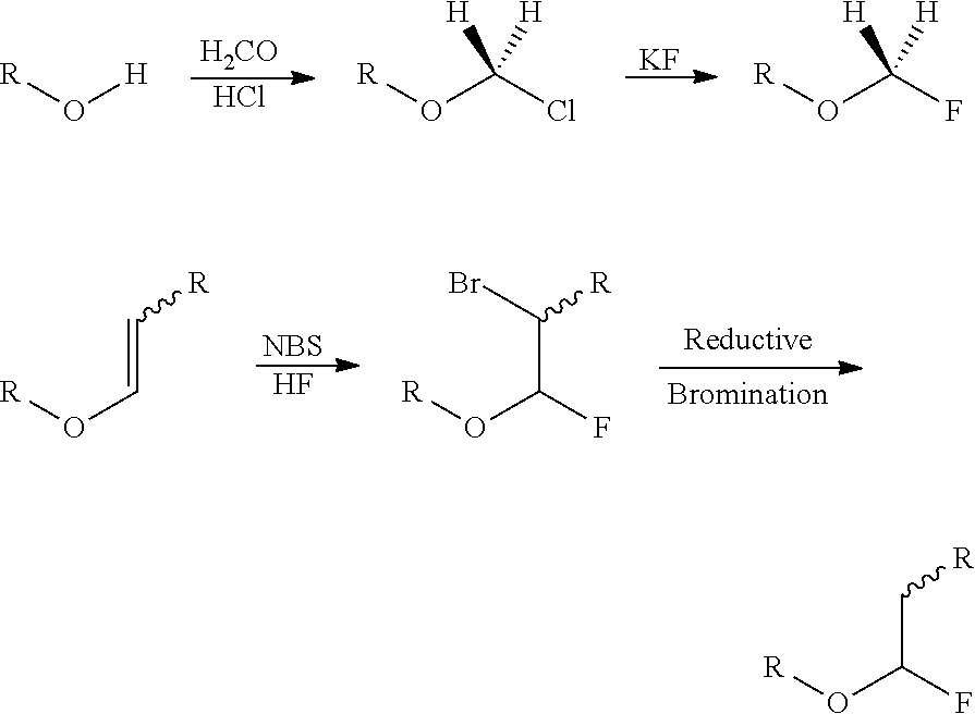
[H2CO].Cl.[R]O[H].[R]OC(Cl)([H])[H].[KF].[R]OC(F)([H])[H].[NBS].F.[R]OC=C[R].[R]OC(C([R])Br)F.[R]OC(C[R])F
